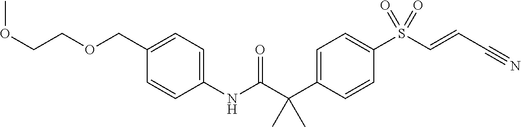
C1=C(NC(C(C2=CC=C(S(C=CC#N)(=O)=O)C=C2)(C)C)=O)C=CC(COCCOC)=C1
